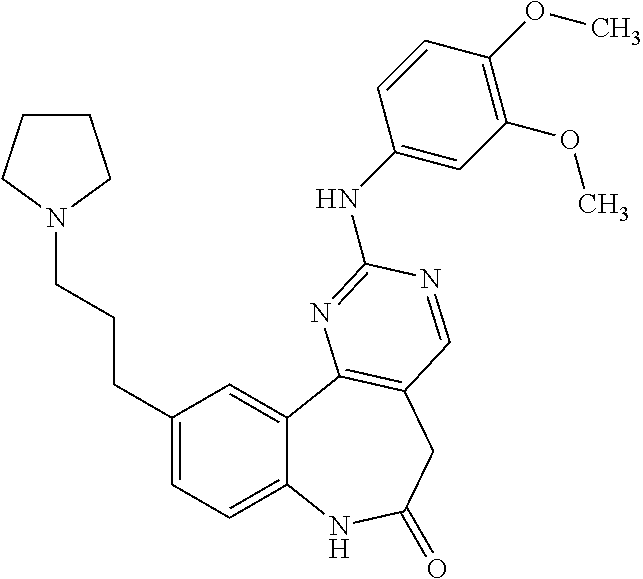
C1(CCCN2CCCC2)=CC=C2C(=C1)C1=C(CC(=O)N2)C=NC(NC2=CC(OC)=C(OC)C=C2)=N1
